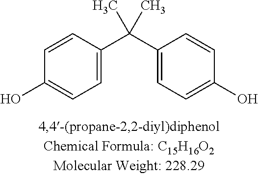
C1=C(C(C2=CC=C(O)C=C2)(C)C)C=CC(O)=C1
